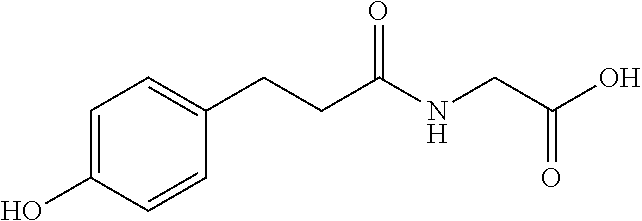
C1=C(O)C=CC(CCC(NCC(O)=O)=O)=C1
